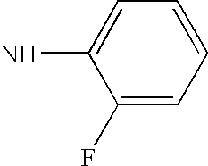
C1(F)=CC=CC=C1N
